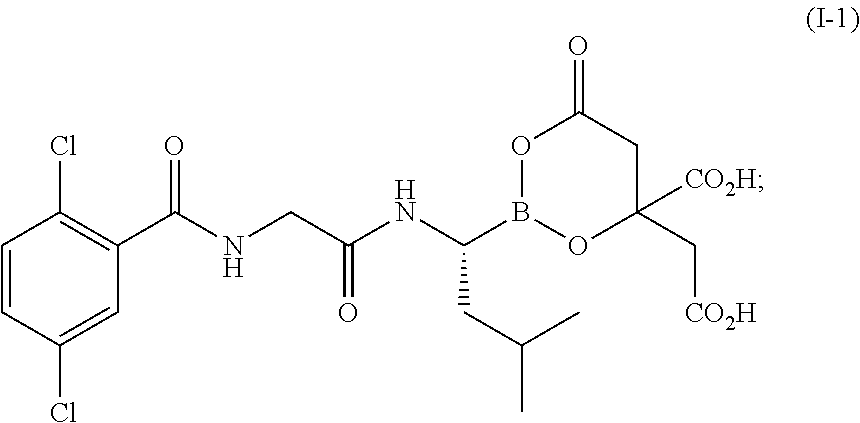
C1=CC(Cl)=CC(C(NCC(NC(B2OC(=O)CC(C[CO2H])([CO2H])O2)CC(C)C)=O)=O)=C1Cl
